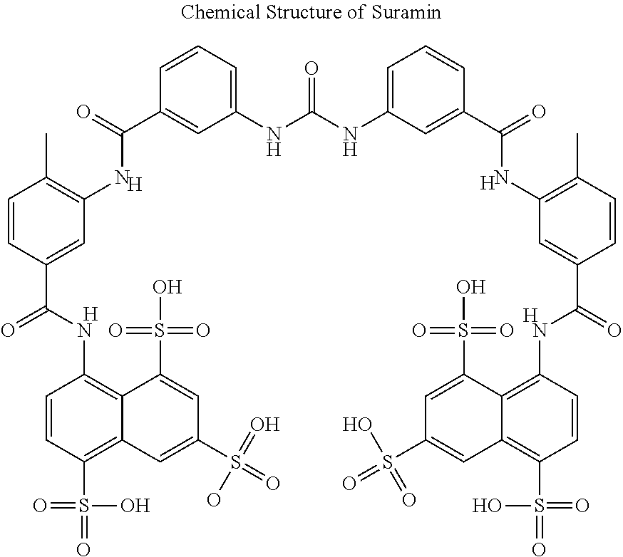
C1(NC(NC2=CC=CC(C(=O)NC3=C(C)C=CC(C(NC4=C5C(=C(S(=O)(O)=O)C=C4)C=C(S(=O)(O)=O)C=C5S(O)(=O)=O)=O)=C3)=C2)=O)=CC=CC(C(=O)NC2=C(C)C=CC(C(NC3=C4C(=C(S(=O)(O)=O)C=C3)C=C(S(=O)(=O)O)C=C4S(O)(=O)=O)=O)=C2)=C1.[H].[H].[H].[H]
